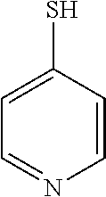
C1=C(S)C=CN=C1
